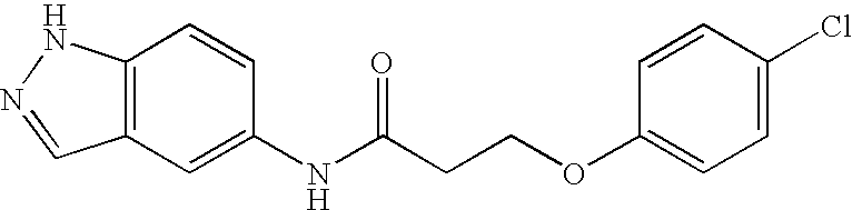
C12=C(C=C(NC(=O)CCOC3=CC=C(Cl)C=C3)C=C1)C=NN2
